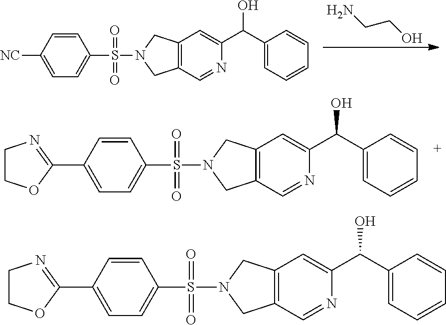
C1=C(C2=NCCO2)C=CC(S(N2CC3=C(C2)C=C(C(C2=CC=CC=C2)O)N=C3)(=O)=O)=C1.C1=C([NC])C=CC(S(N2CC3=C(C2)C=C(C(C2=CC=CC=C2)O)N=C3)(=O)=O)=C1.C(CO)N.C1=C(C2=NCCO2)C=CC(S(N2CC3=C(C2)C=C(C(C2=CC=CC=C2)O)N=C3)(=O)=O)=C1
